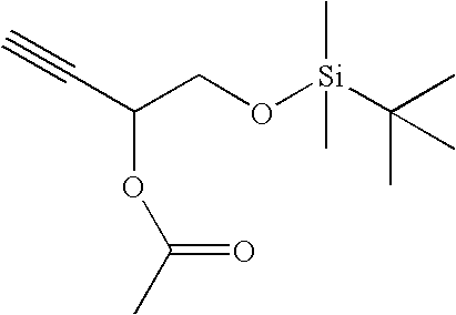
C#CC(CO[Si](C(C)(C)C)(C)C)OC(C)=O
